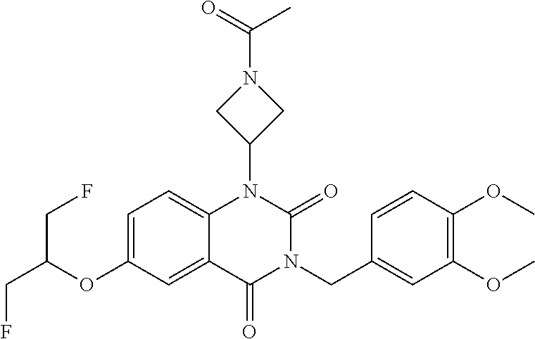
C12=CC=C(OC(CF)CF)C=C1C(=O)N(CC1=CC(OC)=C(OC)C=C1)C(=O)N2C1CN(C(=O)C)C1
